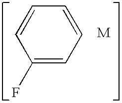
C1(F)=CC=CC=C1
